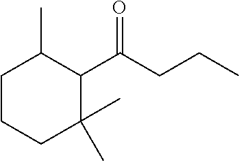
C1CCC(C)(C)C(C(CCC)=O)C1C
